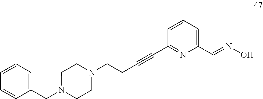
C1=CC=C(CN2CCN(CCC#CC3=NC(C=NO)=CC=C3)CC2)C=C1
